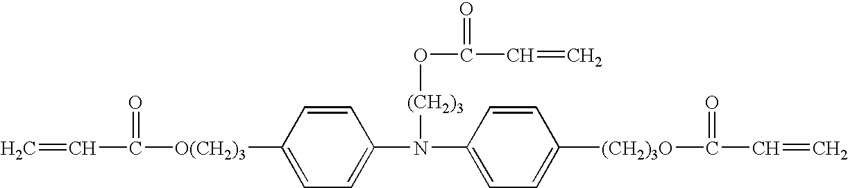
C=CC([O(CH2)3]C1=CC=C(N(C2=CC=C([(CH2)3O]C(C=C)=O)C=C2)[(CH2)3]OC(C=C)=O)C=C1)=O
